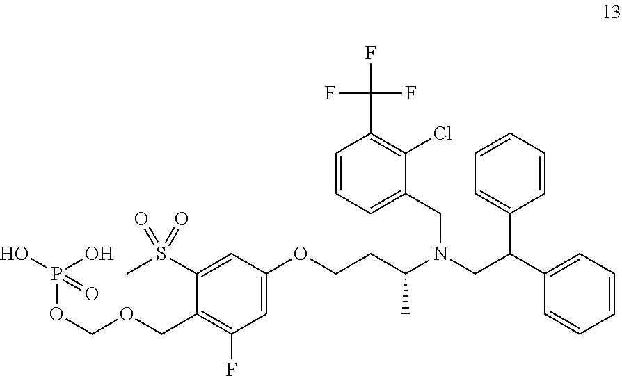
C1=C(OCCC(N(CC(C2=CC=CC=C2)C2=CC=CC=C2)CC2=CC=CC(C(F)(F)F)=C2Cl)C)C=C(S(=O)(=O)C)C(COCOP(O)(O)=O)=C1F
